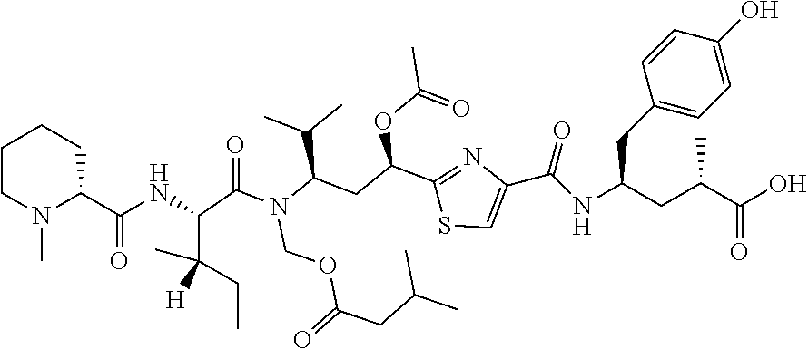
C1CN(C)C(C(NC(C(C)(CC)[H])C(N(C(CC(C2=NC(C(NC(CC(C(O)=O)C)CC3=CC=C(O)C=C3)=O)=CS2)OC(=O)C)C(C)C)COC(CC(C)C)=O)=O)=O)CC1
